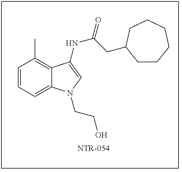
C1=CC=C2C(=C1C)C(NC(CC1CCCCCC1)=O)=CN2CCO
